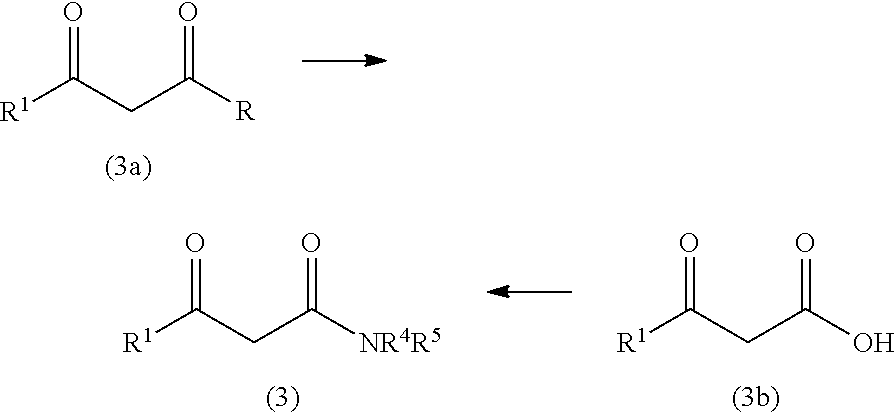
C(C([R1])=O)C([R])=O.C(C([R1])=O)C([NR4R5])=O.C(C([R1])=O)C(O)=O
